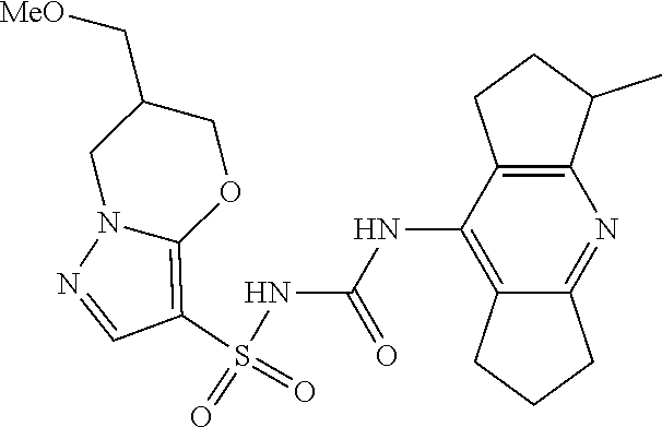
S(NC(NC1=C2C(=NC3=C1CCC3C)CCC2)=O)(C1=C2N(N=C1)CC(C[MeO])CO2)(=O)=O
